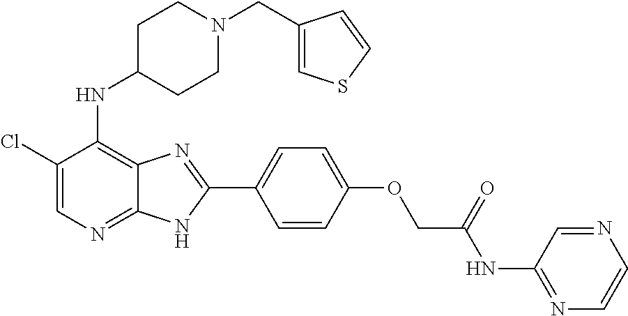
C1(Cl)=CN=C2C(=C1NC1CCN(CC3=CSC=C3)CC1)N=C(C1=CC=C(OCC(NC3=NC=CN=C3)=O)C=C1)N2
